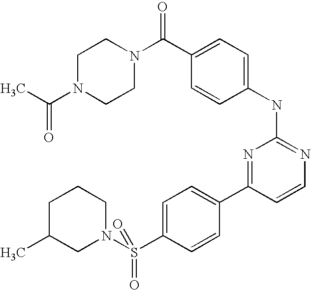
C1N(C(C)=O)CCN(C(C2=CC=C(NC3=NC=CC(C4=CC=C(S(N5CCCC(C)C5)(=O)=O)C=C4)=N3)C=C2)=O)C1
